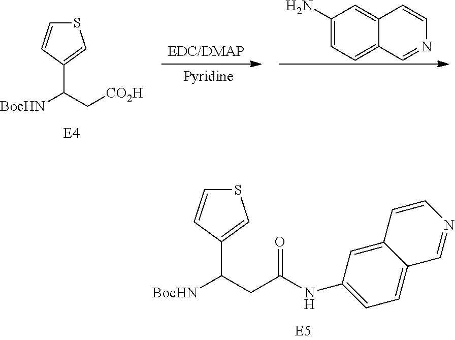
S1C=CC(C(CC(NC2=CC=C3C(=C2)C=CN=C3)=O)[BocHN])=C1.S1C=CC(C(C[CO2H])[BocHN])=C1.C1(N)=CC=C2C(=C1)C=CN=C2.[EDC/DMAP]
